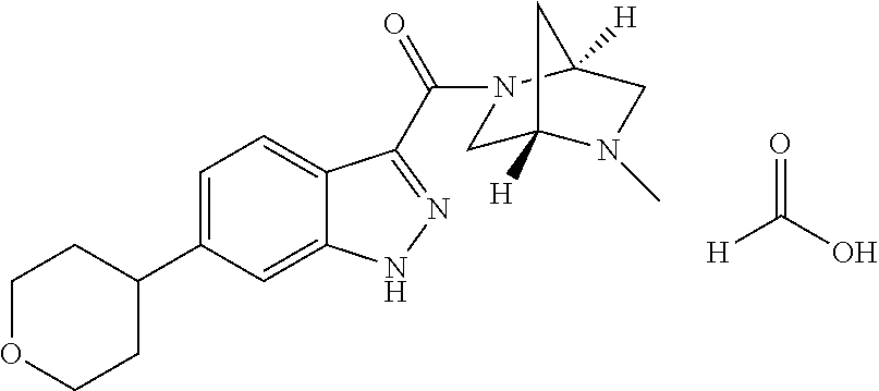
[H]C(=O)O.C1C2([H])N(C)CC([H])(C2)N1C(C1=NNC2=CC(C3CCOCC3)=CC=C21)=O
